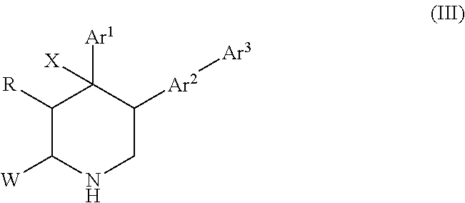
C1([R])C([W])NCC([Ar2][Ar3])C1([Ar1])[X]
